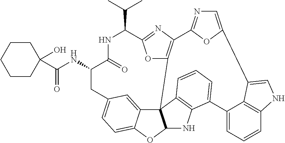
C(=O)(NC1C(=O)NC(C(C)C)C2=NC3=C(O2)C24C5=CC(=CC=C5OC2NC2=C4C=CC=C2C2=CC=CC4=C2C(=CN4)C2=CN=C3O2)C1)C1(O)CCCCC1
